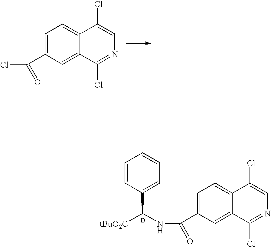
C1=C(C(Cl)=O)C=C2C(=C1)C(Cl)=CN=C2Cl.C1=C(C(NC([tBuO2C])C2=CC=CC=C2)=O)C=C2C(=C1)C(Cl)=CN=C2Cl.[D]
